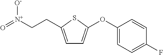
C1=C(CC[N+](=O)[O-])SC(OC2=CC=C(F)C=C2)=C1
